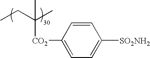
CCC(C)([CO2]C1=CC=C([SO2NH2])C=C1)C
